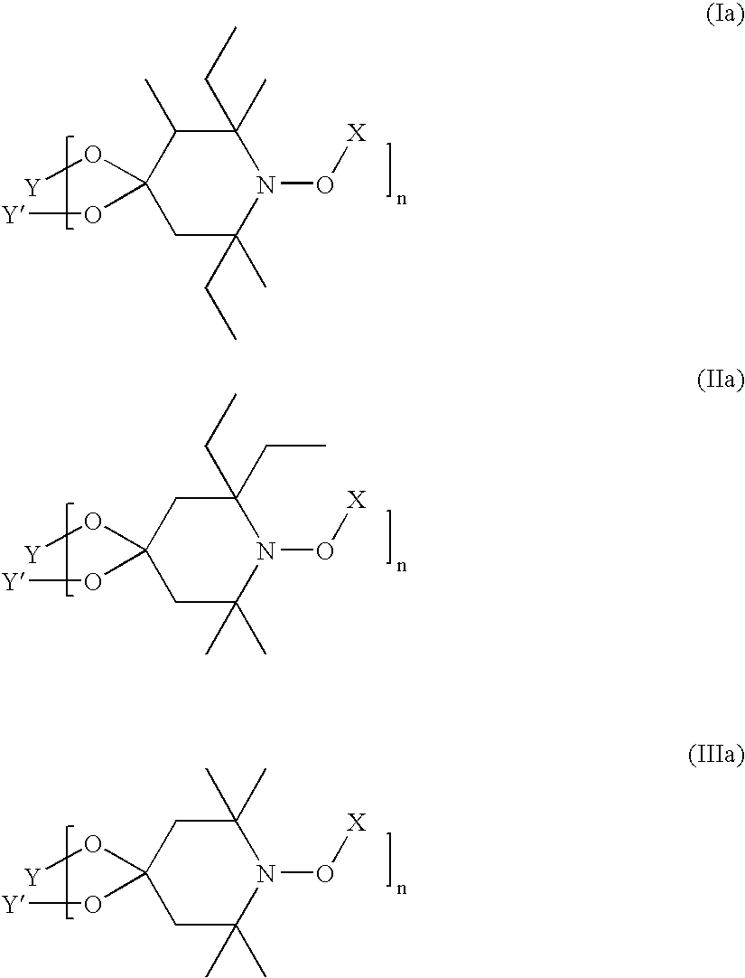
C1(C)(CC)C(C)C(O[Y])(O[Y])CC(C)(CC)N1O[X].C1(CC)(CC)CC(O[Y])(O[Y])CC(C)(C)N1O[X].C1(C)(C)CC(O[Y])(O[Y])CC(C)(C)N1O[X]
